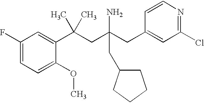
C1(C(CC(CC2=CC(Cl)=NC=C2)(N)CC2CCCC2)(C)C)=CC(F)=CC=C1OC
